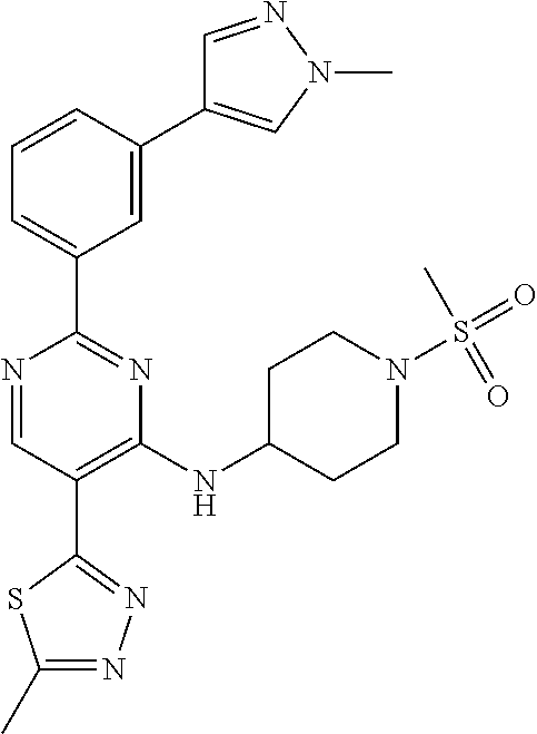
C1=C(C2=CN(C)N=C2)C=CC=C1C1=NC(NC2CCN(S(=O)(C)=O)CC2)=C(C2=NN=C(C)S2)C=N1
